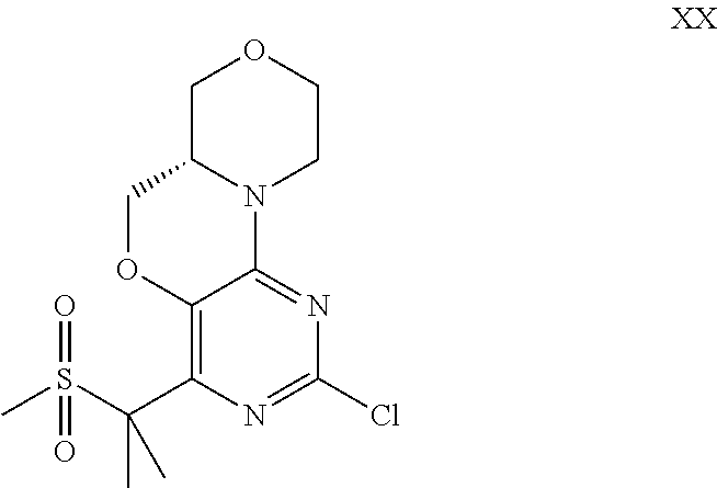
C12=C(C(S(=O)(C)=O)(C)C)N=C(Cl)N=C1N1C(CO2)COCC1
